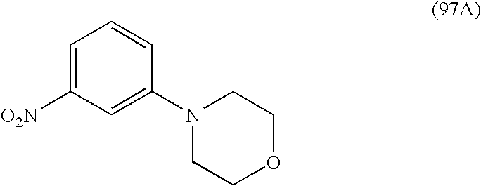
C1=C([O2N])C=C(N2CCOCC2)C=C1
